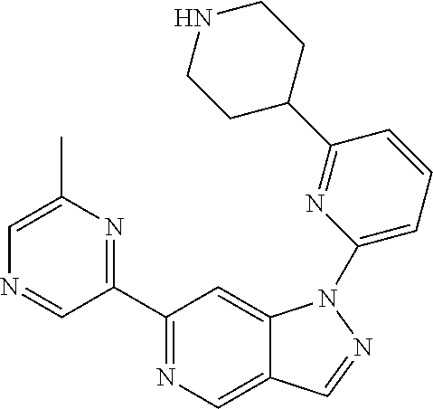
C1(C2=NC(C)=CN=C2)=NC=C2C(=C1)N(C1=CC=CC(C3CCNCC3)=N1)N=C2
